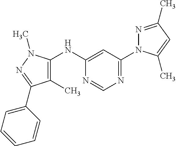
C1(C)=C(NC2=CC(N3N=C(C)C=C3C)=NC=N2)N(C)N=C1C1=CC=CC=C1
